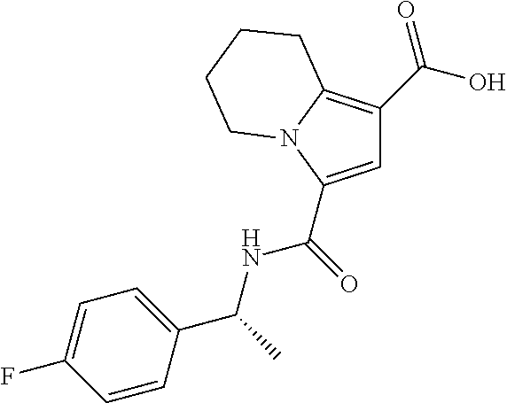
C1=C(C(NC(C2=CC=C(F)C=C2)C)=O)N2C(=C1C(O)=O)CCCC2
